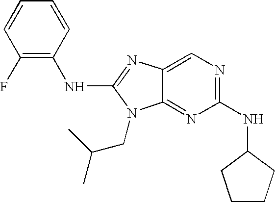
C1=CC(F)=C(NC2=NC3=CN=C(NC4CCCC4)N=C3N2CC(C)C)C=C1
